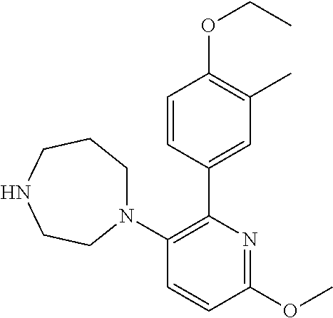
C1(N2CCCNCC2)=C(C2=CC(C)=C(OCC)C=C2)N=C(OC)C=C1
